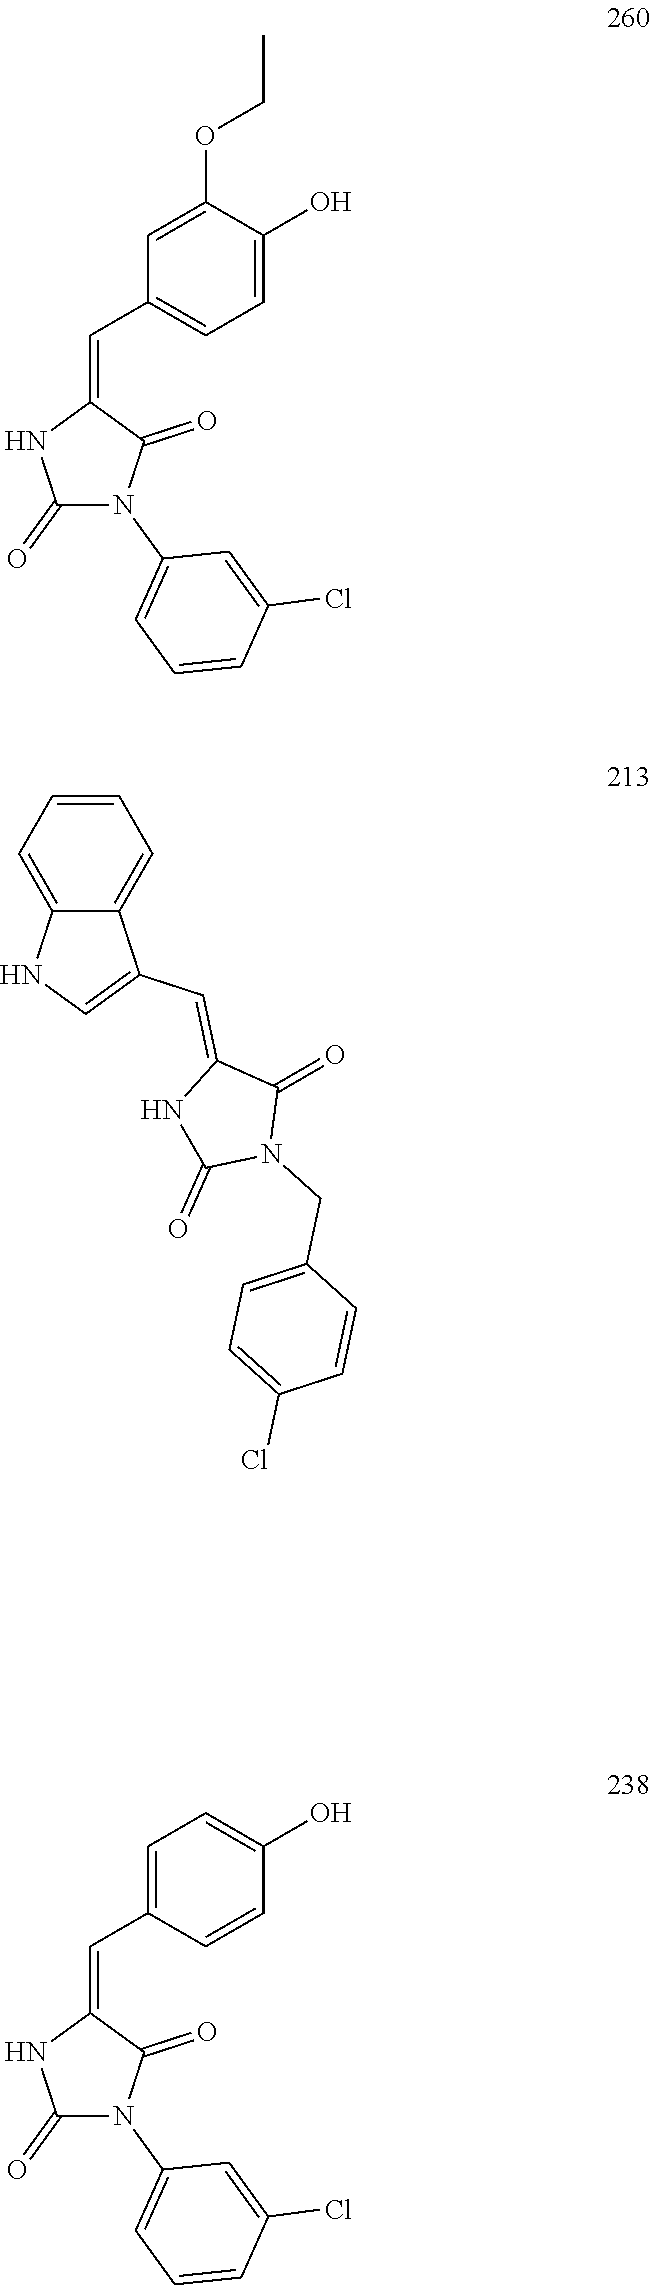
C1=C(OCC)C(O)=CC=C1C=C1NC(=O)N(C2=CC=CC(Cl)=C2)C1=O.C1=C2C(=CC=C1)C(C=C1NC(=O)N(CC3=CC=C(Cl)C=C3)C1=O)=CN2.C1=C(C=C2NC(=O)N(C3=CC=CC(Cl)=C3)C2=O)C=CC(O)=C1
